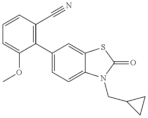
C1=C(OC)C(C2=CC=C3C(=C2)SC(=O)N3CC2CC2)=C(C#N)C=C1
